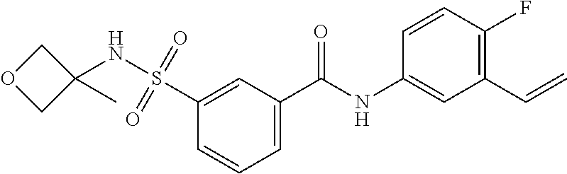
C1=C(C(NC2=CC(C=C)=C(F)C=C2)=O)C=C(S(=O)(=O)NC2(C)COC2)C=C1
